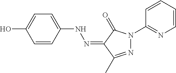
OC1=CC=C(NN=C2C(=O)N(C3=NC=CC=C3)N=C2C)C=C1
